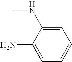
C1(N)=CC=CC=C1NC
